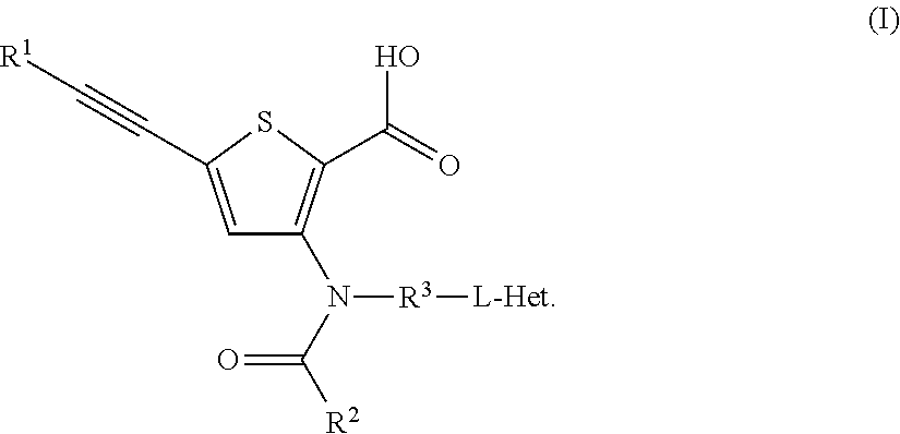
C1=C(C#C[R1])SC(C(=O)O)=C1N([R3][L-Het])C([R2])=O
